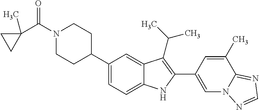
C1=C(C2=C(C(C)C)C3=CC(C4CCN(C(C5(C)CC5)=O)CC4)=CC=C3N2)C=C(C)C2=NC=NN12
